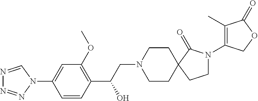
N1=CN(C2=CC(OC)=C(C(CN3CCC4(CC3)CCN(C3=C(C)C(=O)OC3)C4=O)O)C=C2)N=N1
